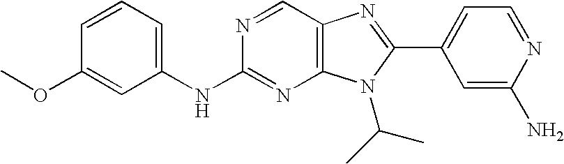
C1=CC=C(NC2=NC3=C(C=N2)N=C(C2=CC=NC(N)=C2)N3C(C)C)C=C1OC
